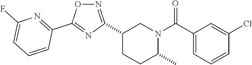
C1(C2=NOC(C3=NC(F)=CC=C3)=N2)CCC(C)N(C(C2=CC=CC(Cl)=C2)=O)C1
